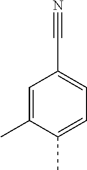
C1=C(C)C(C)=CC=C1C#N
